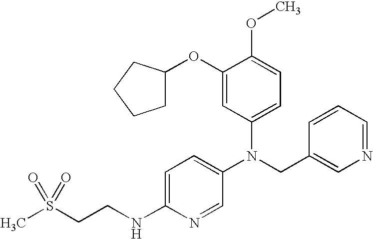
C1(NCCS(C)(=O)=O)=CC=C(N(CC2=CN=CC=C2)C2=CC=C(OC)C(OC3CCCC3)=C2)C=N1
